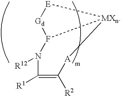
C1([R1])=C([R2])[A][MXn]2[E][Gd]F2N1[R12]
